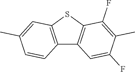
C1=CC2=C(C=C1C)SC1=C2C=C(F)C(C)=C1F
